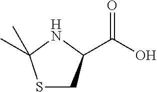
S1CC(C(O)=O)NC1(C)C
